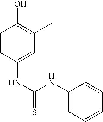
C1=CC(NC(NC2=CC=CC=C2)=S)=CC(C)=C1O
